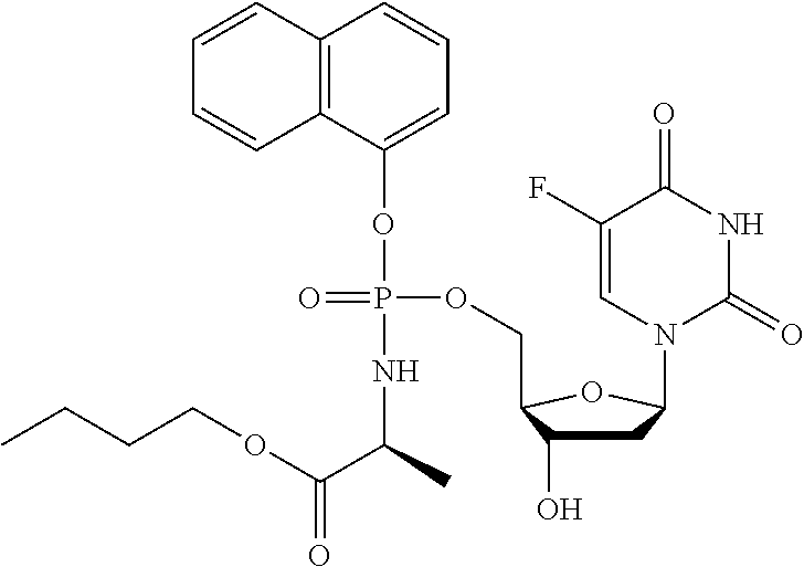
C12=C(C(OP(=O)(OCC3C(O)CC(N4C(=O)NC(=O)C(F)=C4)O3)NC(C(=O)OCCCC)C)=CC=C1)C=CC=C2
